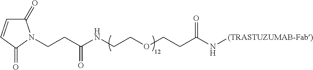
C1(=O)C=CC(=O)N1CCC(NCCOCCC(N[(TRASTUZUMAB-Fab)])=O)=O
